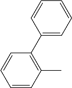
C1=C(C2=C(C)C=CC=C2)C=CC=C1
